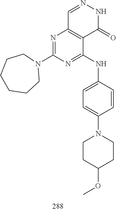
C1=NNC(=O)C2=C1N=C(N1CCCCCC1)N=C2NC1=CC=C(N2CCC(OC)CC2)C=C1
